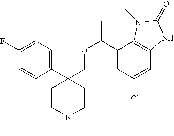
C1(C2(COC(C)C3=CC(Cl)=CC4=C3N(C)C(=O)N4)CCN(C)CC2)=CC=C(F)C=C1
